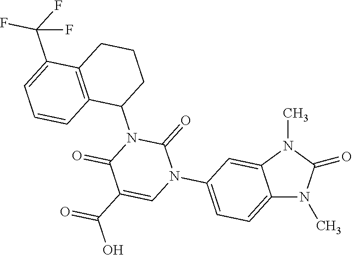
C12=CC=C(N3C=C(C(O)=O)C(=O)N(C4CCCC5=C4C=CC=C5C(F)(F)F)C3=O)C=C1N(C)C(=O)N2C
